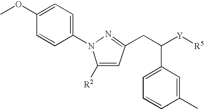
C1(OC)=CC=C(N2C([R2])=CC(CC([Y][R5])C3=CC=CC(C)=C3)=N2)C=C1
